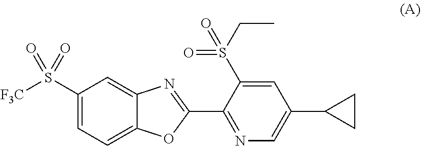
C1(S([F3C])(=O)=O)=CC=C2C(=C1)N=C(C1=NC=C(C3CC3)C=C1S(CC)(=O)=O)O2
